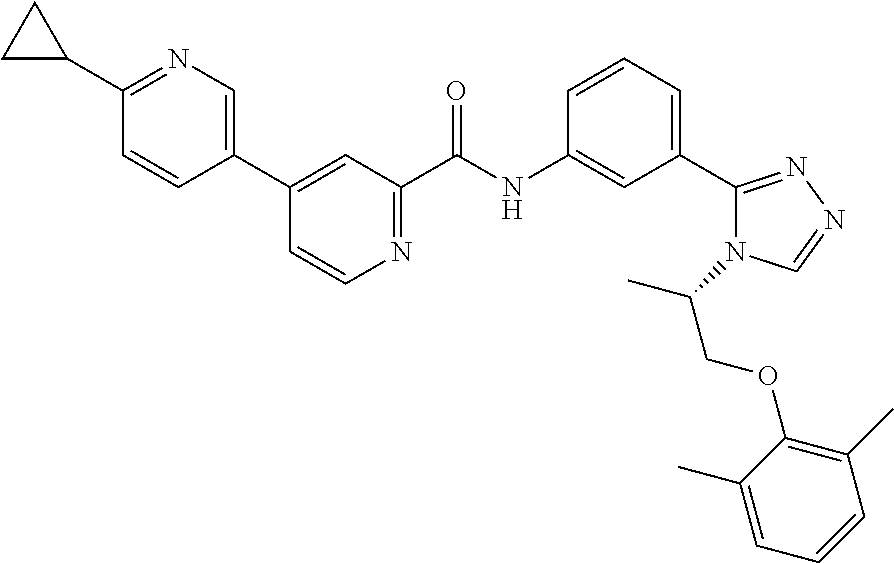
C1(C2CC2)=NC=C(C2=CC(C(NC3=CC(C4=NN=CN4C(C)COC4=C(C)C=CC=C4C)=CC=C3)=O)=NC=C2)C=C1
